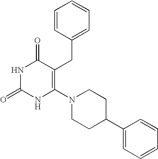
N1C(=O)NC(N2CCC(C3=CC=CC=C3)CC2)=C(CC2=CC=CC=C2)C1=O
